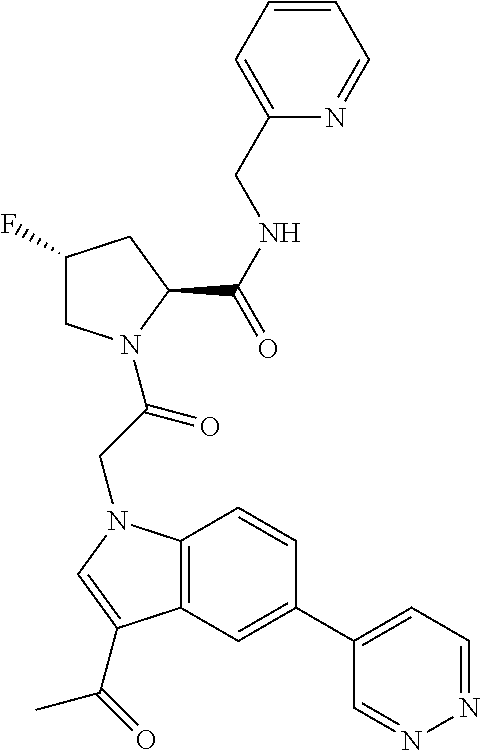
N(C(C1CC(F)CN1C(=O)CN1C2=C(C=C(C3=CC=NN=C3)C=C2)C(C(C)=O)=C1)=O)CC1=CC=CC=N1
